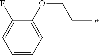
C1(F)=CC=CC=C1OCCC
